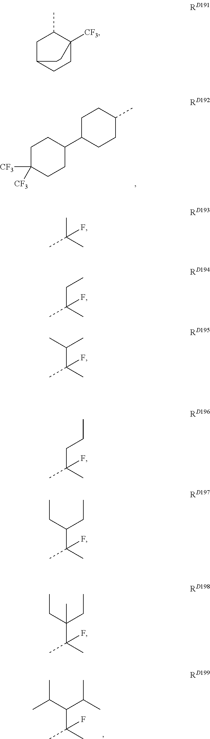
C1(C)CCC(C2CCC([CF3])([CF3])CC2)CC1.CC(C)(C(C(C)C)C(C)C)F.CC1CC2CCC1([CF3])CC2.CC(C)(C)F.CC(C)(CC)F.CC(C)(C(C)C)F.CC(C)(CCC)F.CC(C)(C(CC)CC)F.CC(C)(C(CC)(CC)C)F
